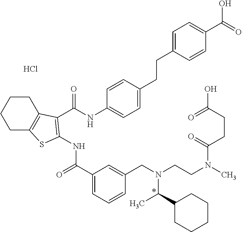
C1(C(=O)NC2=C(C(NC3=CC=C(CCC4=CC=C(C(=O)O)C=C4)C=C3)=O)C3=C(CCCC3)S2)=CC=CC(CN(CCN(C(CCC(O)=O)=O)C)C(C)C2CCCCC2)=C1.Cl.*
